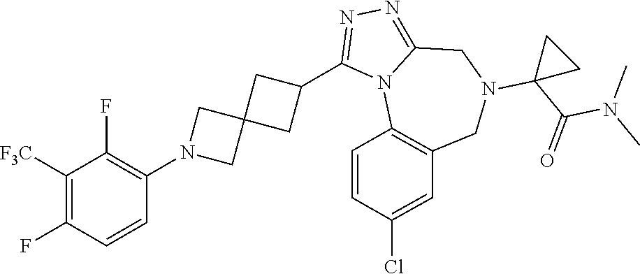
C1(F)=C([F3C])C(F)=C(N2CC3(C2)CC(C2=NN=C4N2C2=C(CN(C5(C(=O)N(C)C)CC5)C4)C=C(Cl)C=C2)C3)C=C1
